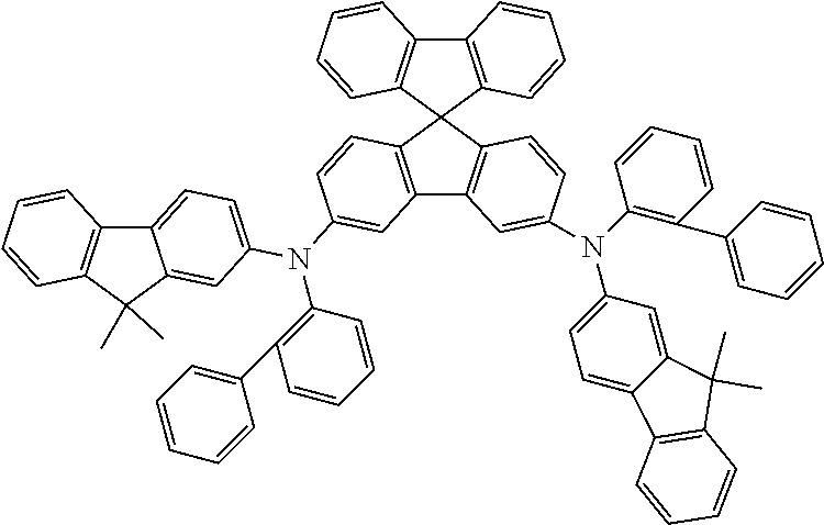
N(C1=CC=C2C(=C1)C(C)(C)C1=C2C=CC=C1)(C1=C(C2=CC=CC=C2)C=CC=C1)C1=CC2=C(C3(C4=C(C5=C3C=CC=C5)C=CC=C4)C3=C2C=C(N(C2=CC=C4C5=C(C(C)(C)C4=C2)C=CC=C5)C2=C(C4=CC=CC=C4)C=CC=C2)C=C3)C=C1
